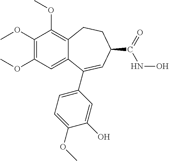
C1(OC)=C(OC)C=C2C(=C1OC)CCC(C(=O)NO)C=C2C1=CC=C(OC)C(O)=C1
